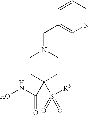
C1CC(C(=O)NO)(S([R3])(=O)=O)CCN1CC1=CN=CC=C1
